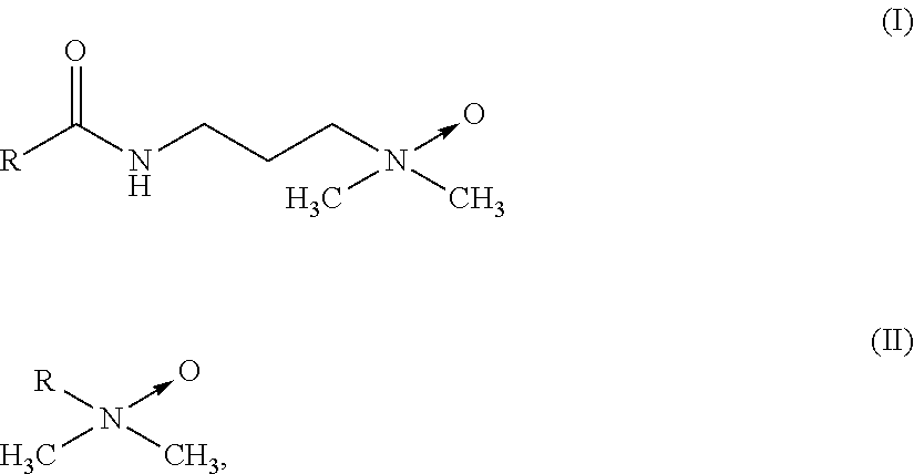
[R]C(NCCCN(C)(C)->O)=O.[R]N(C)(C)->O
